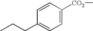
CCCC1=CC=C([CO2]C)C=C1
